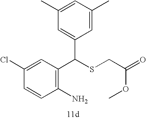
C1=CC(Cl)=CC(C(SCC(OC)=O)C2=CC(C)=CC(C)=C2)=C1N
